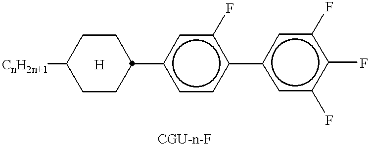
[CnH2n+1]C1CCC(c2ccc(-c3cc(F)c(F)c(F)c3)c(F)c2)CC1.[H]
